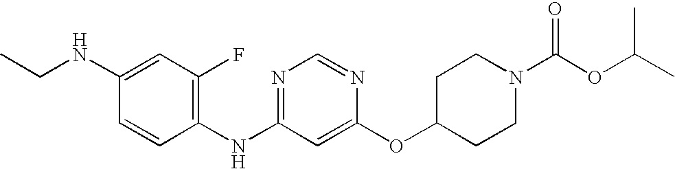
C1(NCC)=CC(F)=C(NC2=NC=NC(OC3CCN(C(OC(C)C)=O)CC3)=C2)C=C1
